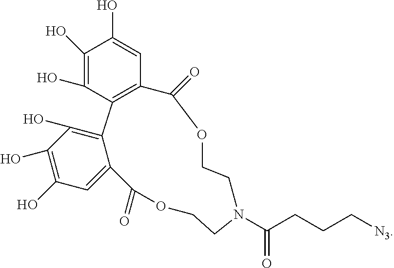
C1(O)=C(O)C2=C(C=C1O)C(=O)OCCN(C(CCC[N3])=O)CCOC(=O)C1=CC(O)=C(O)C(O)=C21
